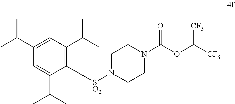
N1(C(OC([CF3])[CF3])=O)CCN([SO2]C2=C(C(C)C)C=C(C(C)C)C=C2C(C)C)CC1
